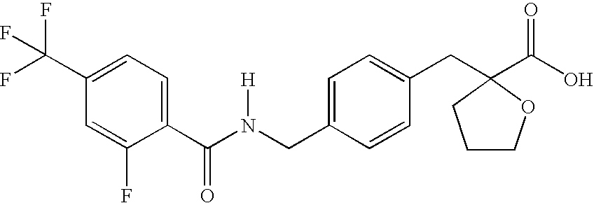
C1(C(F)(F)F)=CC=C(C(N(CC2=CC=C(CC3(C(O)=O)CCCO3)C=C2)[H])=O)C(F)=C1
